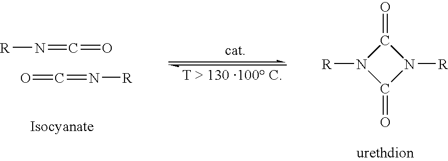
N([R])=C=O.C(=O)=N[R].[R]N1C(=O)N([R])C1=O
